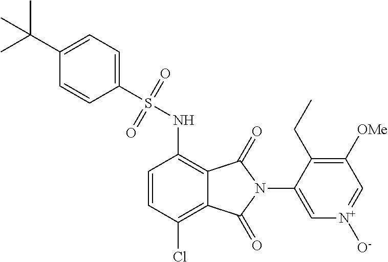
C1(S(NC2=C3C(=C(Cl)C=C2)C(=O)N(C2=C[N+]([O-])=CC([OMe])=C2CC)C3=O)(=O)=O)=CC=C(C(C)(C)C)C=C1
